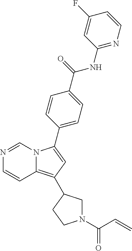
C12=C(C3CN(C(C=C)=O)CC3)C=C(C3=CC=C(C(=O)NC4=NC=CC(F)=C4)C=C3)N1C=NC=C2
